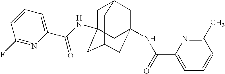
C1C2(NC(C3=CC=CC(F)=N3)=O)CC3CC(NC(C4=CC=CC(C)=N4)=O)(CC1C3)C2
